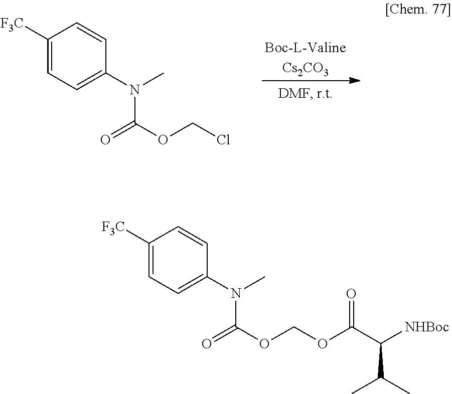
[Boc-L-ValineCs2CO3].C1([F3C])=CC=C(N(C)C(=O)OCCl)C=C1.C1([F3C])=CC=C(N(C)C(=O)OCOC(C([NHBoc])C(C)C)=O)C=C1
